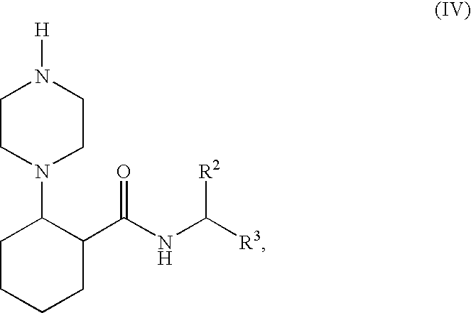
C1CN(C2CCCCC2C(NC([R3])[R2])=O)CCN1[H]
